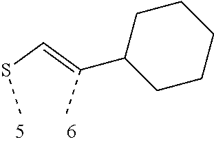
C(SC)=C(C)C1CCCCC1
